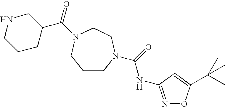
C1CN(C(=O)NC2=NOC(C(C)(C)C)=C2)CCN(C(=O)C2CNCCC2)C1
